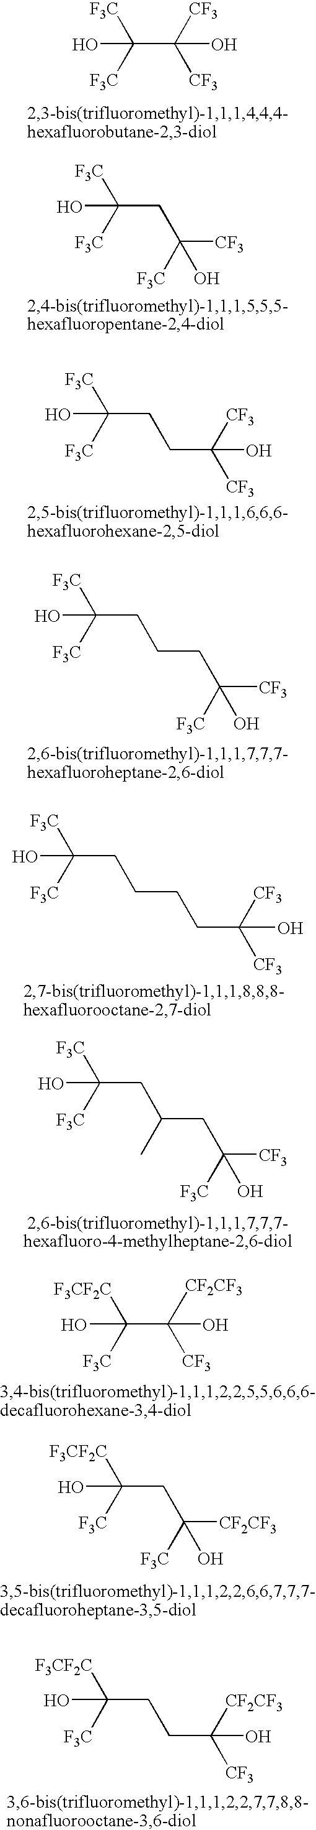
OC([F3C])([F3C])C([CF3])([CF3])O.OC([F3C])([F3C])CC([CF3])([F3C])O.OC([F3C])([F3C])CCC([CF3])([CF3])O.OC([F3C])([F3C])CCCC([CF3])([F3C])O.OC([F3C])([F3C])CCCCC([CF3])([CF3])O.OC([F3C])([F3C])CC(CC([CF3])([F3C])O)C.OC([F3CF2C])([F3C])C([CF2CF3])([CF3])O.OC([F3CF2C])([F3C])CC([CF2CF3])(O)[F3C].OC([F3CF2C])([F3C])CCC([CF3])([CF2CF3])O
